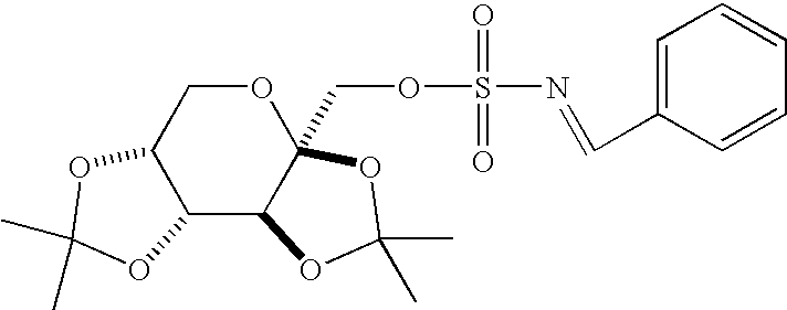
C12C(C3C(COS(N=CC4=CC=CC=C4)(=O)=O)(OC1)OC(C)(C)O3)OC(C)(C)O2
